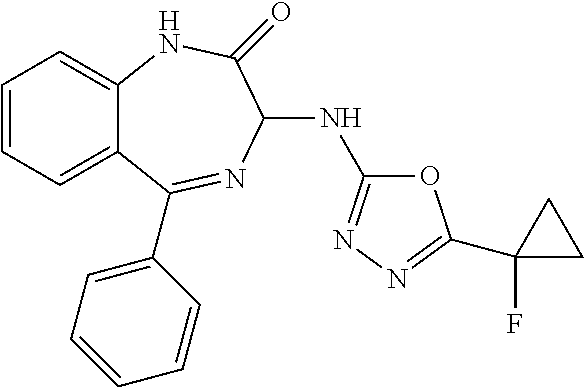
C1=CC=C2C(=C1)NC(=O)C(NC1=NN=C(C3(F)CC3)O1)N=C2C1=CC=CC=C1
